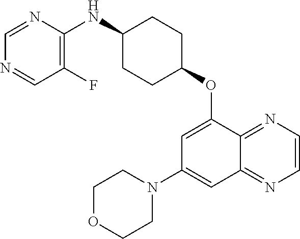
C1=NC(NC2CCC(OC3=CC(N4CCOCC4)=CC4=NC=CN=C34)CC2)=C(F)C=N1
